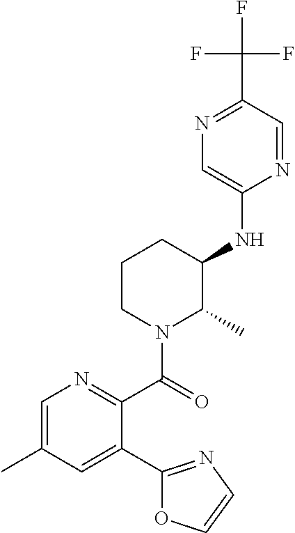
C1=C(C)C=C(C2=NC=CO2)C(C(=O)N2C(C)C(NC3=CN=C(C(F)(F)F)C=N3)CCC2)=N1
